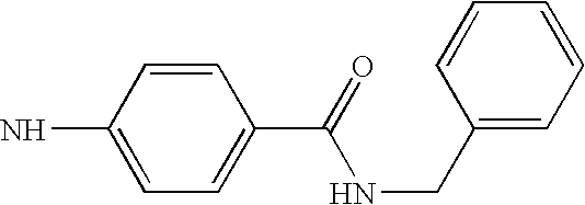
C1(CNC(C2=CC=C(N)C=C2)=O)=CC=CC=C1
